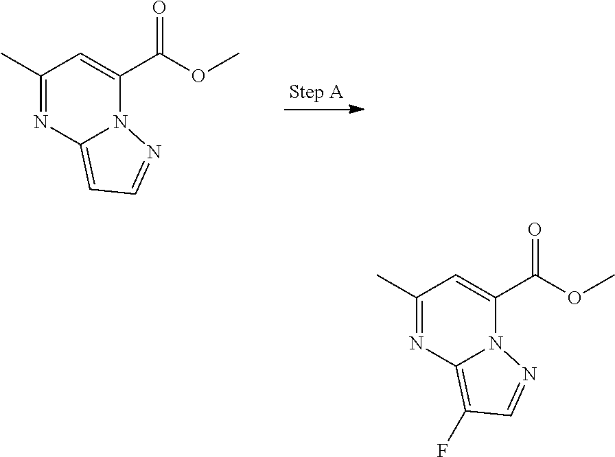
C1(C)=NC2=CC=NN2C(C(OC)=O)=C1.C1(C)=NC2=C(F)C=NN2C(C(OC)=O)=C1
